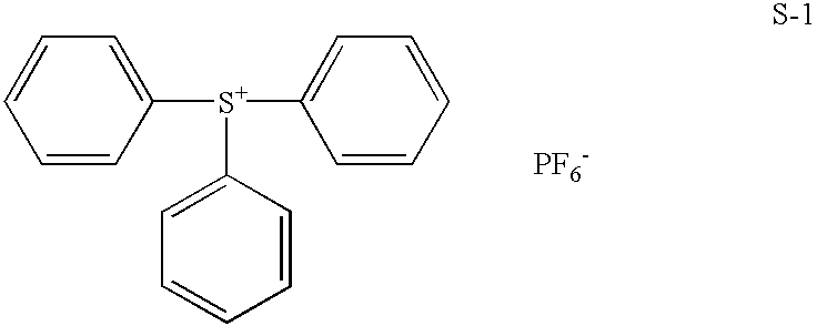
C1=CC=CC([S+](C2=CC=CC=C2)C2=CC=CC=C2)=C1.[PF6-]
